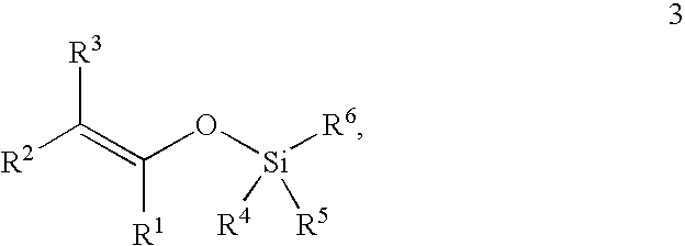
[R2]C(=C(O[Si]([R6])([R4])[R5])[R1])[R3]
